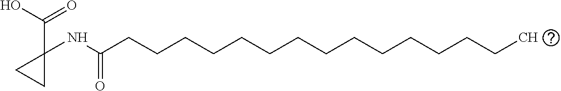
C1(NC(CCCCCCCCCCCCCCC)=O)(C(=O)O)CC1
